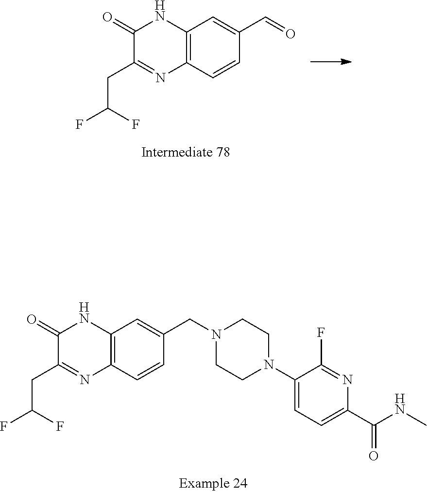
C12=C(C=CC(C=O)=C1)N=C(CC(F)F)C(=O)N2.C12=C(C=CC(CN3CCN(C4=CC=C(C(NC)=O)N=C4F)CC3)=C1)N=C(CC(F)F)C(=O)N2
